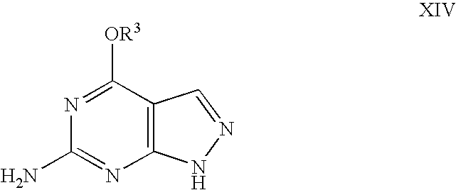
N1=C([OR3])C2=C(N=C1N)NN=C2
